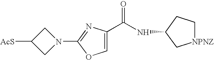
[AcS]C1CN(C2=NC(C(NC3C[NPNZ]CC3)=O)=CO2)C1
